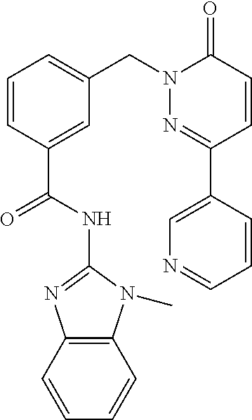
C12=C(N(C)C(NC(C3=CC(CN4N=C(C5=CN=CC=C5)C=CC4=O)=CC=C3)=O)=N1)C=CC=C2
